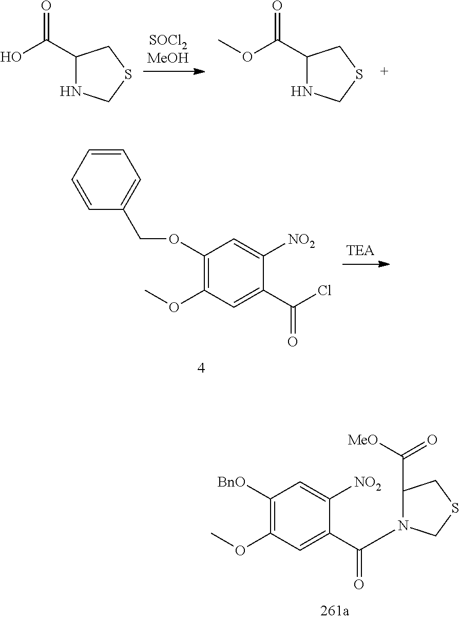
C1=CC=CC(COC2=C(OC)C=C(C(Cl)=O)C([NO2])=C2)=C1.C1(C(O)=O)NCSC1.C1(C(OC)=O)NCSC1.COC1=C([BnO])C=C([NO2])C(C(=O)N2C(C([MeO])=O)CSC2)=C1
